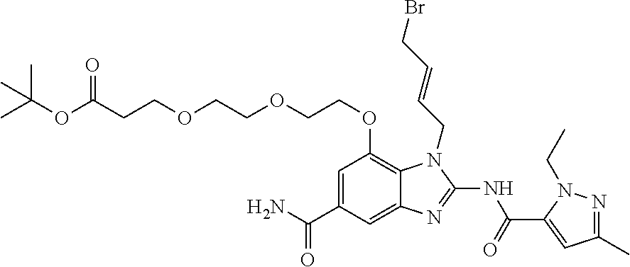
C1=C(C(N)=O)C=C2C(=C1OCCOCCOCCC(OC(C)(C)C)=O)N(CC=CCBr)C(NC(C1=CC(C)=NN1CC)=O)=N2
